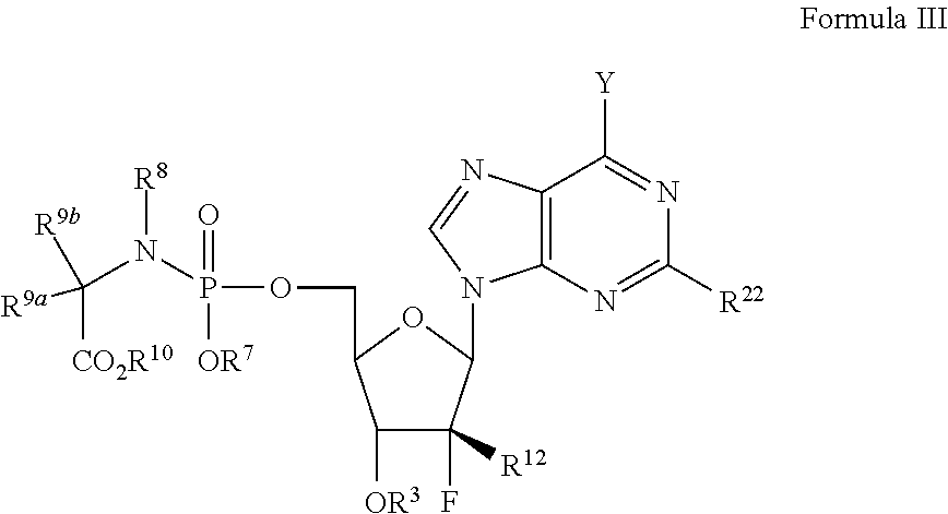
C12=C(N=C([R22])N=C1[Y])N(C1C(F)([R12])C([OR3])C(COP(=O)(N(C([CO2R10])([R9a])[R9b])[R8])[OR7])O1)C=N2
